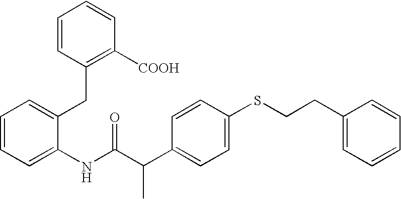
C1=CC=C(NC(C(C2=CC=C(SCCC3=CC=CC=C3)C=C2)C)=O)C(CC2=C([COOH])C=CC=C2)=C1
